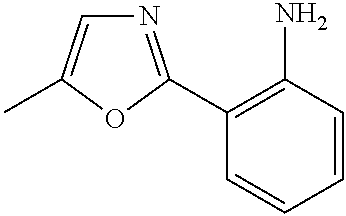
C1(C2=NC=C(C)O2)=C(N)C=CC=C1
